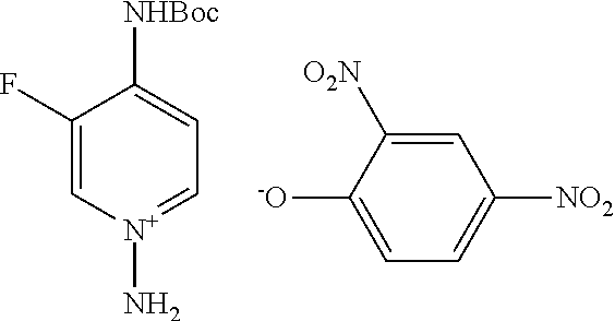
C1(F)=C[N+](N)=CC=C1[NHBoc].[-O]C1=CC=C([NO2])C=C1[O2N]
